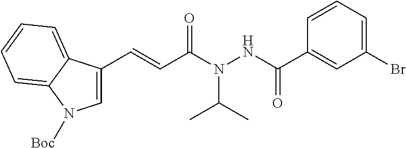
C1=CC=C(Br)C=C1C(NN(C(C=CC1=CN([Boc])C2=CC=CC=C12)=O)C(C)C)=O
